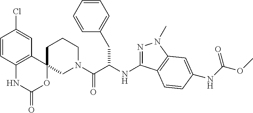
C1=CC2=C(C=C1Cl)C1(OC(=O)N2)CN(C(C(NC2=NN(C)C3=C2C=CC(NC(OC)=O)=C3)CC2=CC=CC=C2)=O)CCC1
